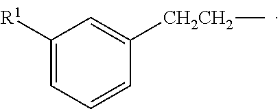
C1([R1])=CC=CC([CH2CH2]C)=C1
